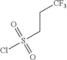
ClS(=O)(=O)CC[CF3]
